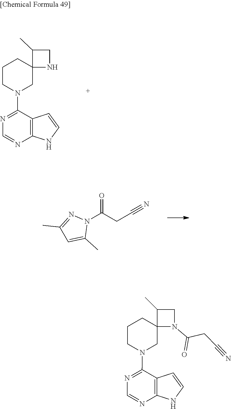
C1=NC2=C(C(N3CC4(CCC3)C(C)CN4)=N1)C=CN2.C1=C(C)N(C(CC#N)=O)N=C1C.C1=NC2=C(C(N3CC4(CCC3)C(C)CN4C(CC#N)=O)=N1)C=CN2
